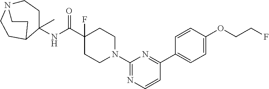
N(C(C1(F)CCN(C2=NC=CC(C3=CC=C(OCCF)C=C3)=N2)CC1)=O)C1(C)C2CCN(CC1)CC2
